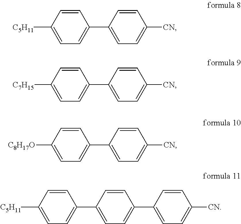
C1(C2=CC=C([CN])C=C2)=CC=C([C5H11])C=C1.C1(C2=CC=C([CN])C=C2)=CC=C([C7H15])C=C1.C1(C2=CC=C([CN])C=C2)=CC=C([C8H17O])C=C1.C1(C2=CC=C(C3=CC=C([CN])C=C3)C=C2)=CC=C([C5H11])C=C1
